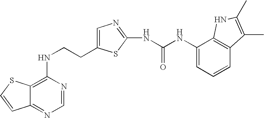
C(CNC1=C2C(=NC=N1)C=CS2)C1=CN=C(NC(=O)NC2=CC=CC3=C2NC(C)=C3C)S1
